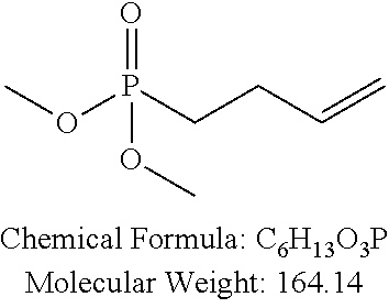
O(P(CCC=C)(OC)=O)C
